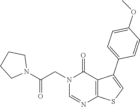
C1=NC2=C(C(C3=CC=C(OC)C=C3)=CS2)C(=O)N1CC(N1CCCC1)=O
